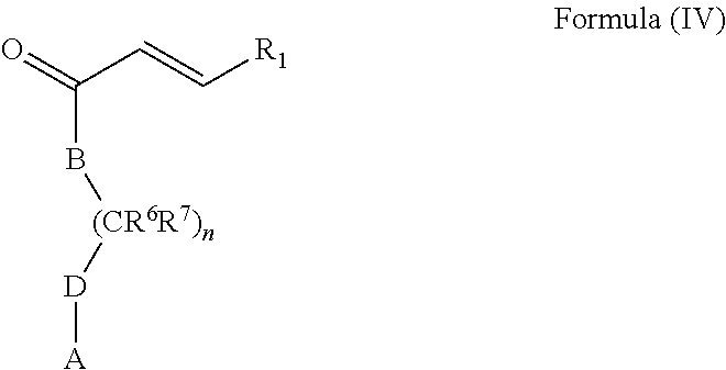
C(=C[R1])C(B[(CR6R7)n][D][A])=O
